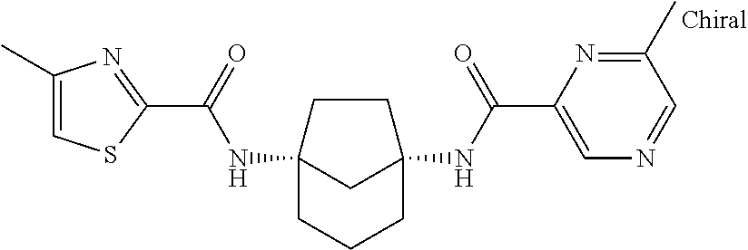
C12(NC(C3=NC(C)=CS3)=O)CCCC(NC(C3=CN=CC(C)=N3)=O)(C1)CC2
